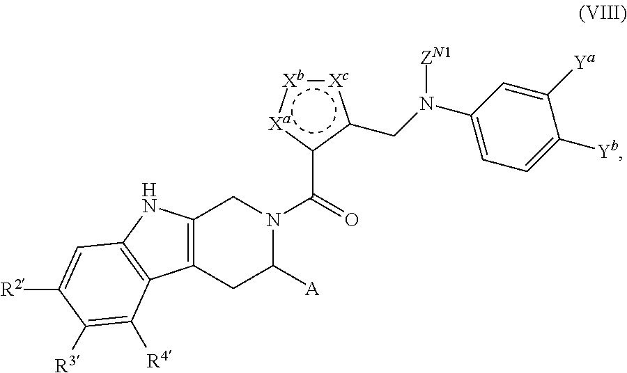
C12=C(C3=C(N1)C=C([R2])C([R3])=C3[R4])CC([A])N(C(c1c(CN([ZN1])C3=CC=C([Yb])C([Ya])=C3)[Xc]:[Xb]:[Xa]1)=O)C2
